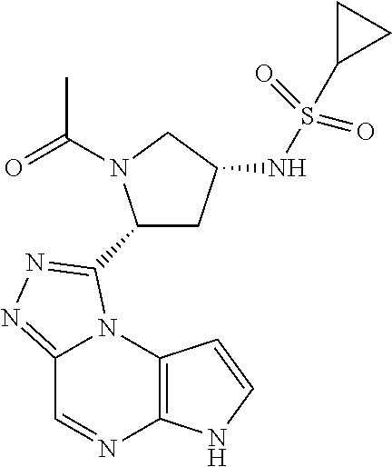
C12=NN=C(C3CC(NS(=O)(=O)C4CC4)CN3C(=O)C)N1C1=C(N=C2)NC=C1
